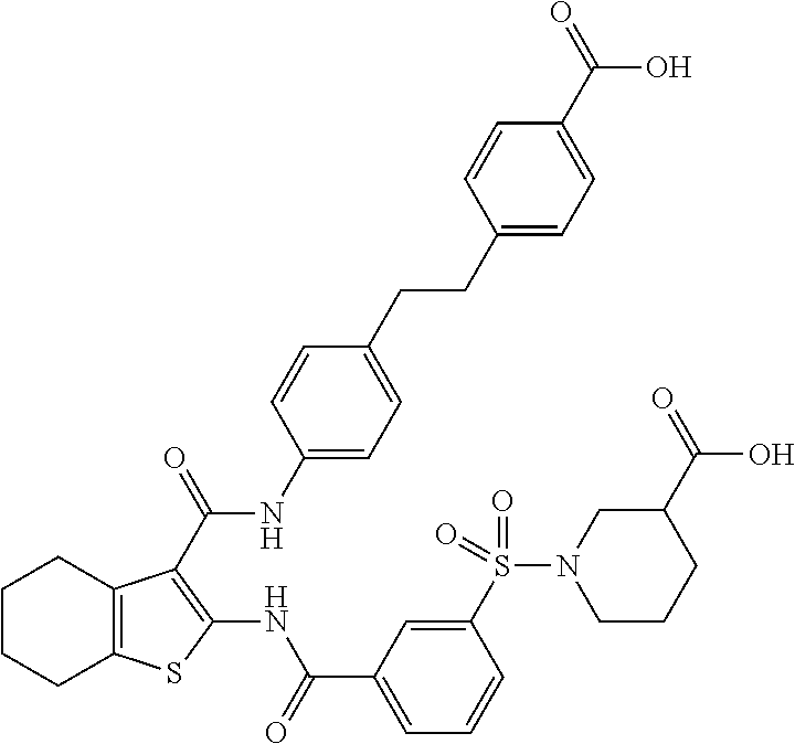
C1CCC2=C(C1)C(C(=O)NC1=CC=C(CCC3=CC=C(C(=O)O)C=C3)C=C1)=C(NC(C1=CC=CC(S(N3CCCC(C(=O)O)C3)(=O)=O)=C1)=O)S2
